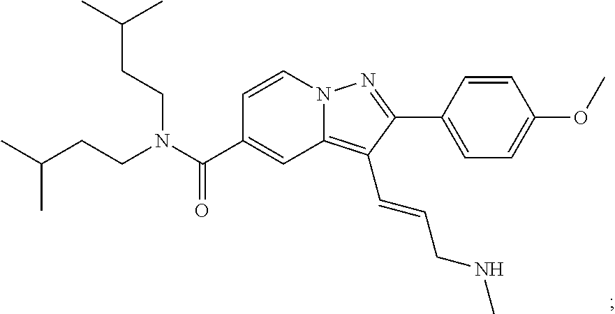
N12C(=C(C=CCNC)C(C3=CC=C(OC)C=C3)=N1)C=C(C(N(CCC(C)C)CCC(C)C)=O)C=C2
